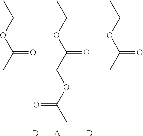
CCOC(CC(C(OCC)=O)(CC(OCC)=O)OC(C)=O)=O.B.[A].B
